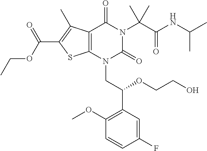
C1(F)=CC(C(OCCO)CN2C(=O)N(C(C(=O)NC(C)C)(C)C)C(=O)C3=C2SC(C(OCC)=O)=C3C)=C(OC)C=C1
